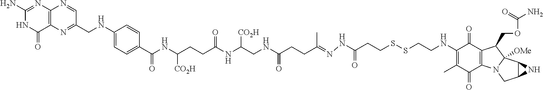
C1(N)=NC2=C(C(=O)N1)N=C(CNC1=CC=C(C(NC(CCC(NC([CO2H])CNC(CCC(=NNC(CCSSCCNC3=C(C)C(=O)C4=C(C3=O)C(COC(=O)N)C3([OMe])N4CC4C3N4)=O)C)=O)=O)[CO2H])=O)C=C1)C=N2
